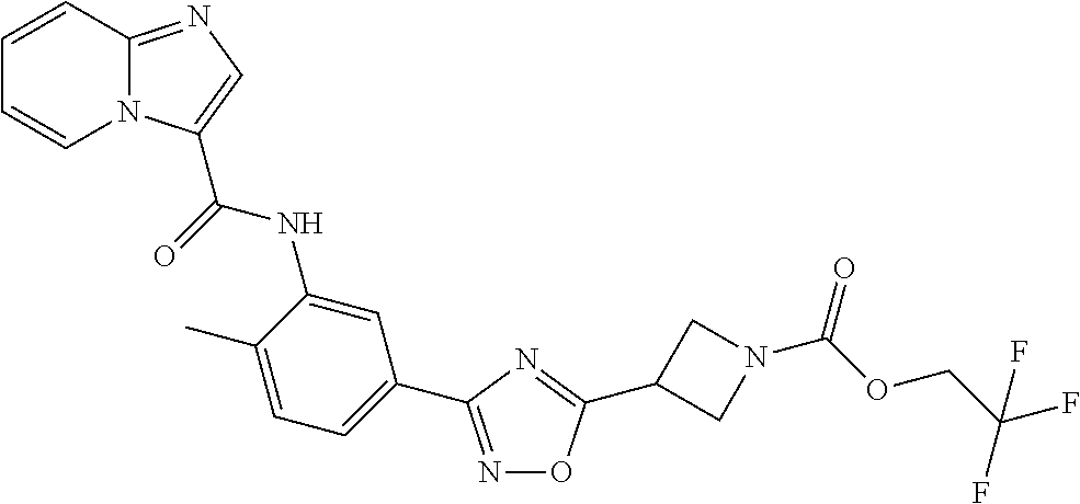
C1=CC2=NC=C(C(=O)NC3=CC(C4=NOC(C5CN(C(OCC(F)(F)F)=O)C5)=N4)=CC=C3C)N2C=C1
